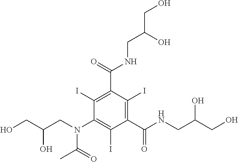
OCC(O)CN(C1=C(I)C(C(NCC(CO)O)=O)=C(I)C(C(=O)NCC(CO)O)=C1I)C(C)=O
